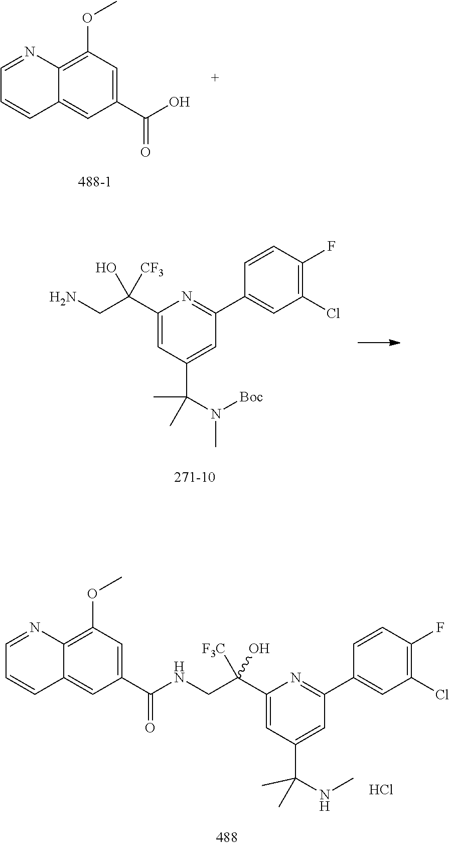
C1(C(CN)(O)[CF3])=CC(C(C)(C)N([Boc])C)=CC(C2=CC(Cl)=C(F)C=C2)=N1.C1(OC)=C2C(=CC(C(O)=O)=C1)C=CC=N2.C1(C(CNC(C2=CC(OC)=C3C(=C2)C=CC=N3)=O)([F3C])O)=CC(C(C)(C)NC)=CC(C2=CC(Cl)=C(F)C=C2)=N1.Cl
